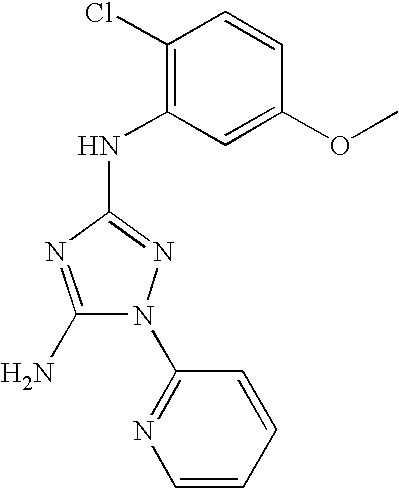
C1(N)=NC(NC2=C(Cl)C=CC(OC)=C2)=NN1C1=NC=CC=C1
